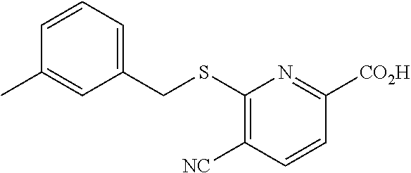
C1=CC=C(CSC2=C([NC])C=CC([CO2H])=N2)C=C1C
